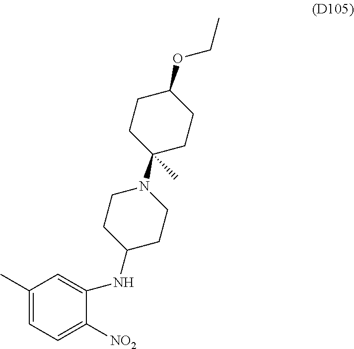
C1(C)=CC=C([NO2])C(NC2CCN(C3(C)CCC(OCC)CC3)CC2)=C1
